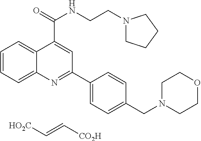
C1=CC=C2C(=C1)C(C(=O)NCCN1CCCC1)=CC(C1=CC=C(CN3CCOCC3)C=C1)=N2.[HO2C]C=C[CO2H]
